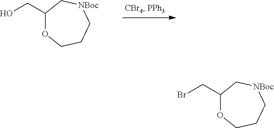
C1(CO)OCCC[NBoc]C1.C1(CBr)OCCC[NBoc]C1
